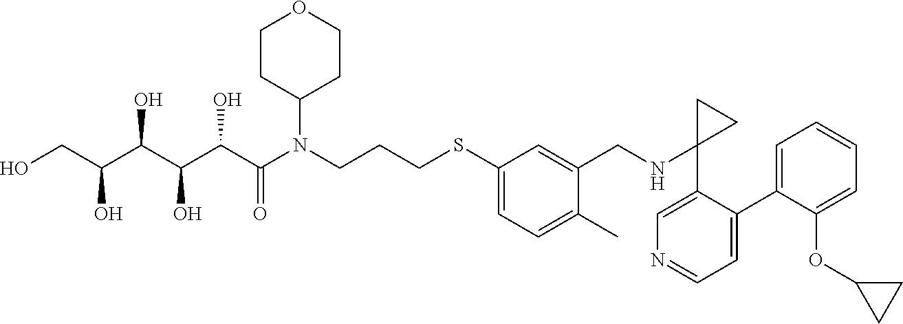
OCC(C(C(C(C(N(CCCSC1=CC=C(C)C(CNC2(C3=CN=CC=C3C3=CC=CC=C3OC3CC3)CC2)=C1)C1CCOCC1)=O)O)O)O)O
